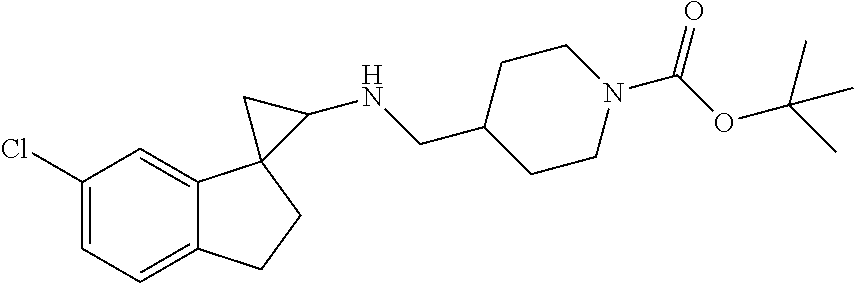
C1=C(Cl)C=C2C(=C1)CCC21C(NCC2CCN(C(OC(C)(C)C)=O)CC2)C1
